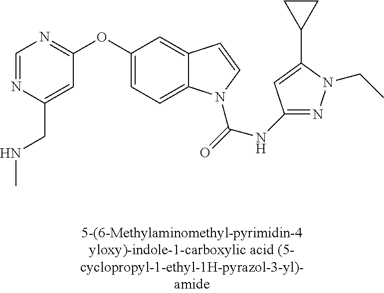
C1=NC(CNC)=CC(OC2=CC=C3C(=C2)C=CN3C(=O)NC2=NN(CC)C(C3CC3)=C2)=N1
